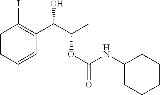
C1=CC=CC(C(C(C)OC(NC2CCCCC2)=O)O)=C1I
